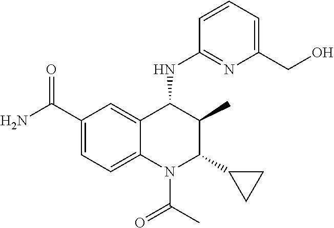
C1(C(N)=O)=CC=C2C(=C1)C(NC1=NC(CO)=CC=C1)C(C)C(C1CC1)N2C(C)=O
